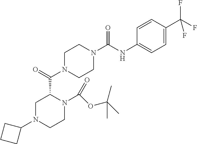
C1(N2CCN(C(=O)OC(C)(C)C)C(C(=O)N3CCN(C(NC4=CC=C(C(F)(F)F)C=C4)=O)CC3)C2)CCC1
